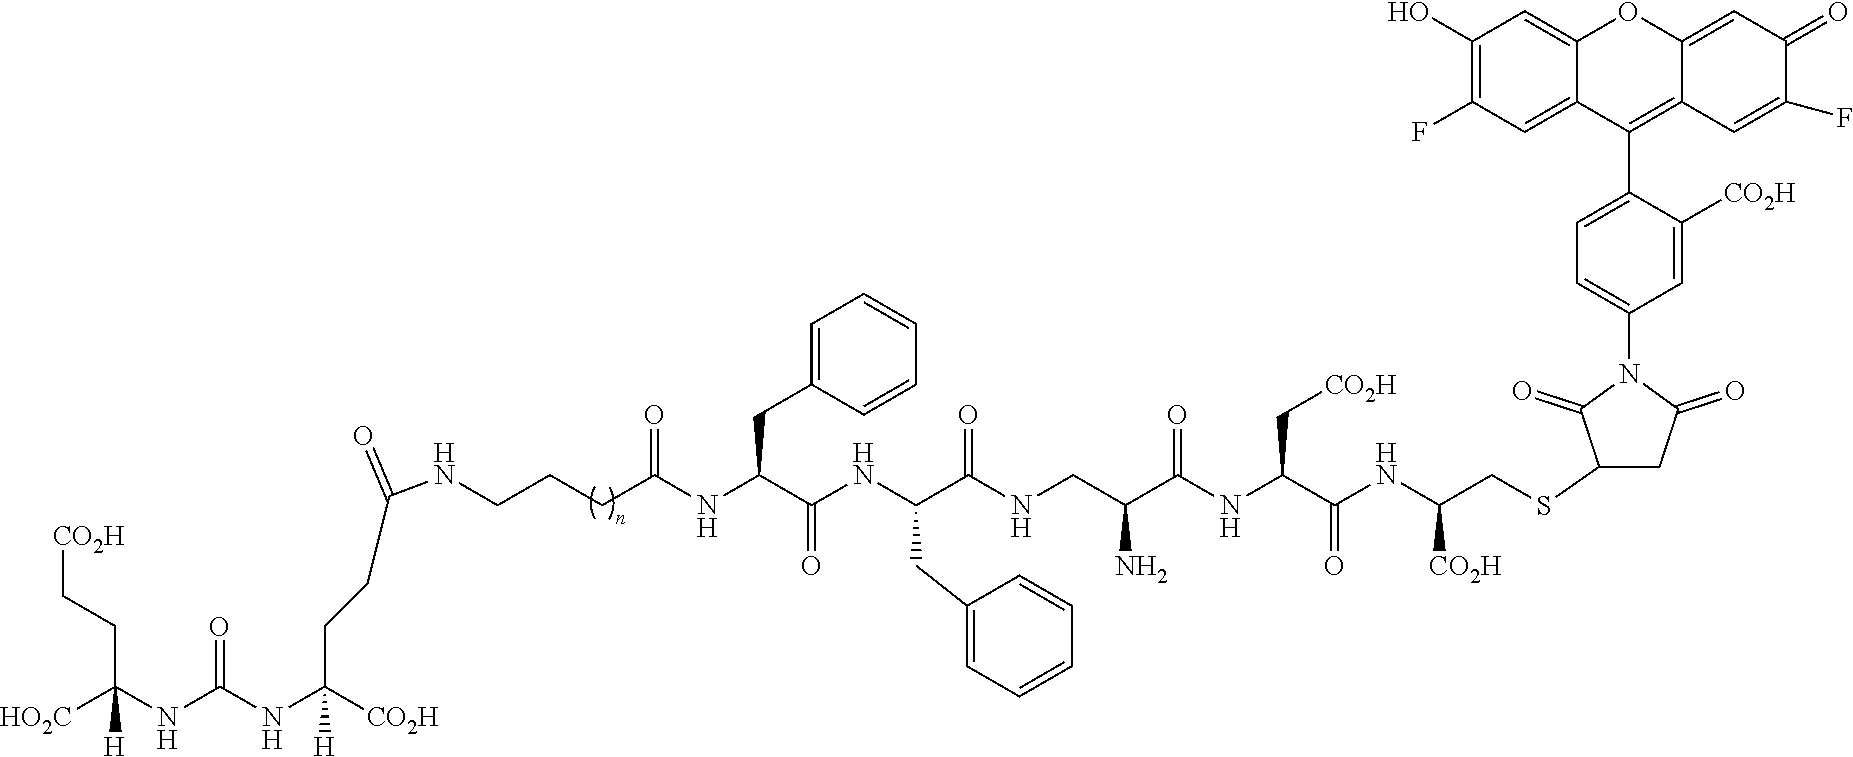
[HO2C]C(NC(NC([CO2H])([H])CCC(NCCCC(NC(C(=O)NC(CC1=CC=CC=C1)C(NCC(C(NC(C(=O)NC([CO2H])CSC1CC(=O)N(C2=CC=C(C3=C4C=C(F)C(=O)C=C4OC4=CC(O)=C(F)C=C34)C([CO2H])=C2)C1=O)C[CO2H])=O)N)=O)CC1=CC=CC=C1)=O)=O)=O)([H])CC[CO2H]
